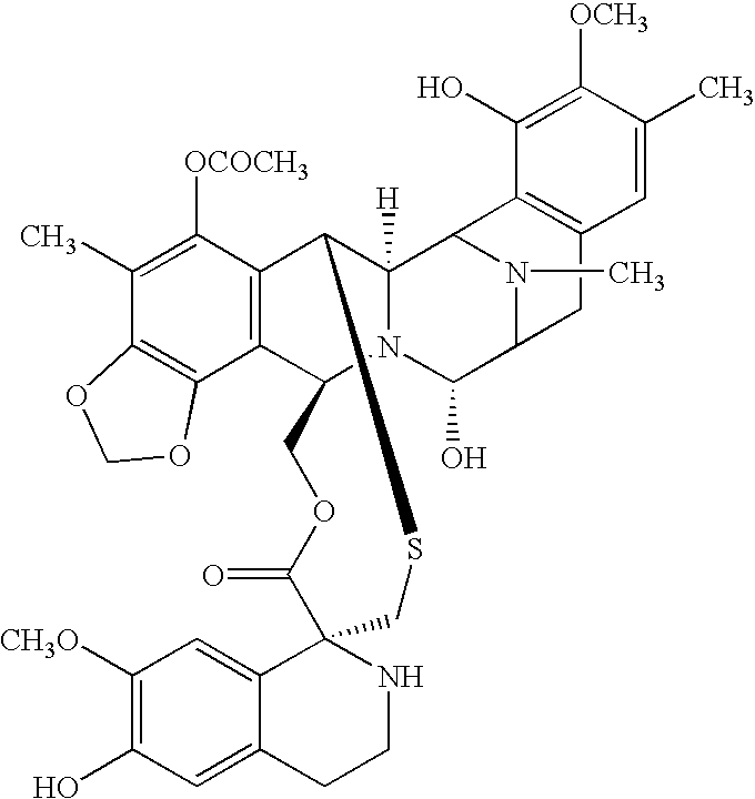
C1(C)=C([OCOCH3])C2=C(C3=C1OCO3)C1N3C([H])(C2SCC2(C(=O)OC1)C1=CC([CH3O])=C(O)C=C1CCN2)C1N(C)C(C3O)CC2=C1C(O)=C([OCH3])C(C)=C2
